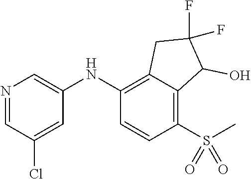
N1=CC(Cl)=CC(NC2=C3C(=C(S(C)(=O)=O)C=C2)C(O)C(F)(F)C3)=C1
